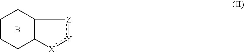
C1CCC2C(C1)[Z]:[Y]:[X]2.B
